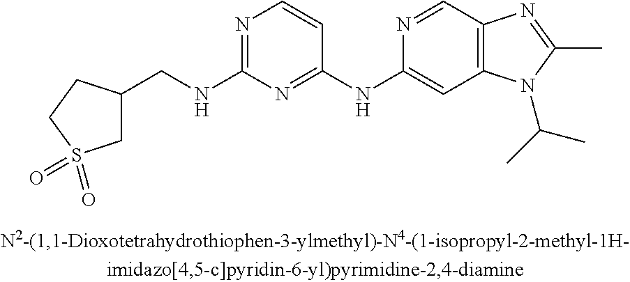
CC1=NC2=C(N1C(C)C)C=C(NC1=NC(NCC3CS(=O)(=O)CC3)=NC=C1)N=C2
